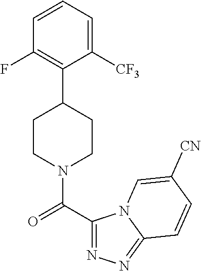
C1=CC=C([CF3])C(C2CCN(C(C3=NN=C4N3C=C([CN])C=C4)=O)CC2)=C1F
